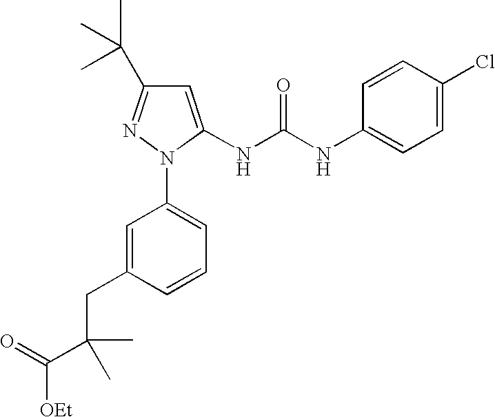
[OEt]C(=O)C(CC1=CC(N2N=C(C(C)(C)C)C=C2NC(NC2=CC=C(Cl)C=C2)=O)=CC=C1)(C)C
